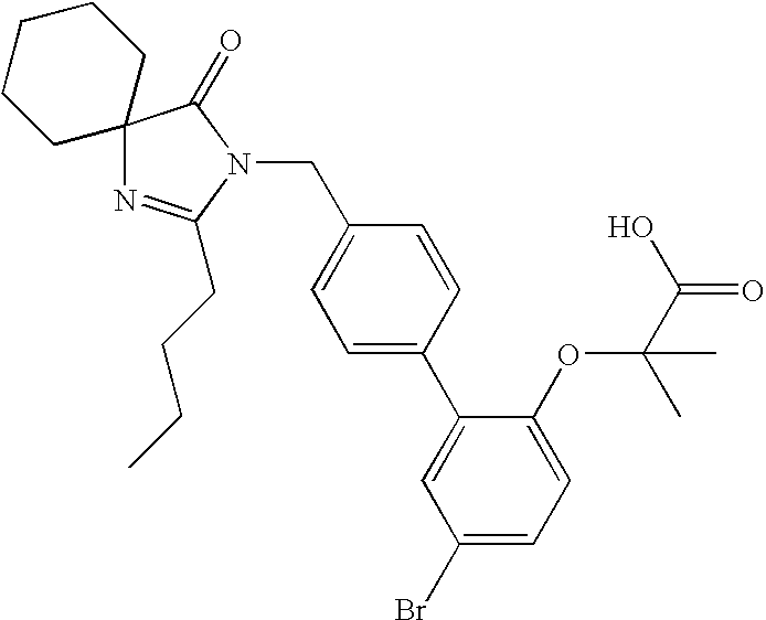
N1=C(CCCC)N(CC2=CC=C(C3=CC(Br)=CC=C3OC(C)(C(=O)O)C)C=C2)C(=O)C12CCCCC2
